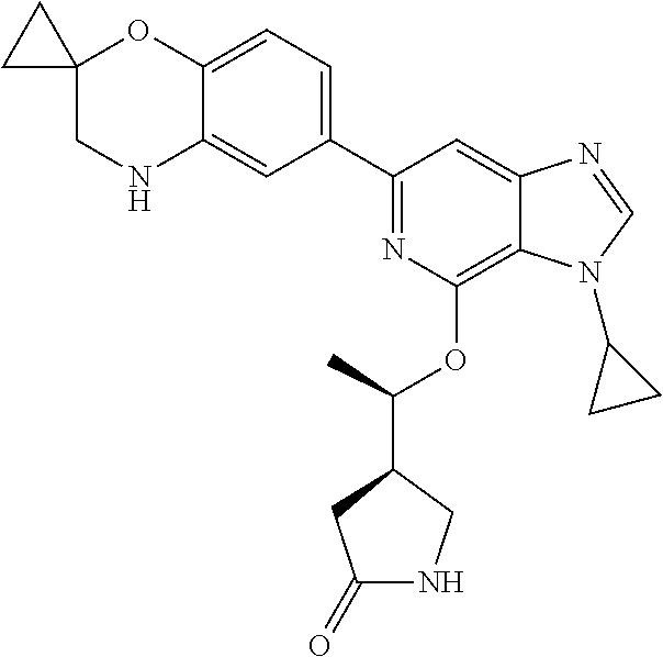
C1(C2=CC=C3C(=C2)NCC2(O3)CC2)=NC(OC(C2CC(=O)NC2)C)=C2C(=C1)N=CN2C1CC1
